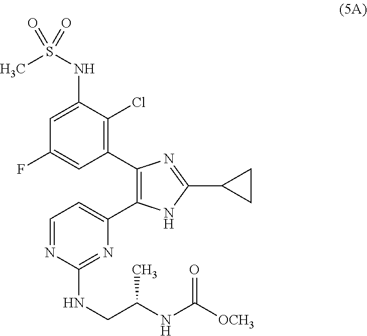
C1=C(NS(C)(=O)=O)C(Cl)=C(C2=C(C3=CC=NC(NCC(NC([OCH3])=O)C)=N3)NC(C3CC3)=N2)C=C1F
